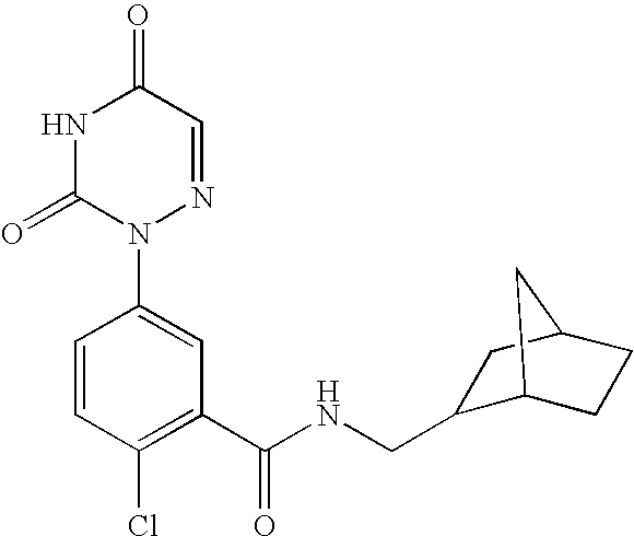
N(C(C1=C(Cl)C=CC(N2N=CC(=O)NC2=O)=C1)=O)CC1C2CCC(C1)C2
